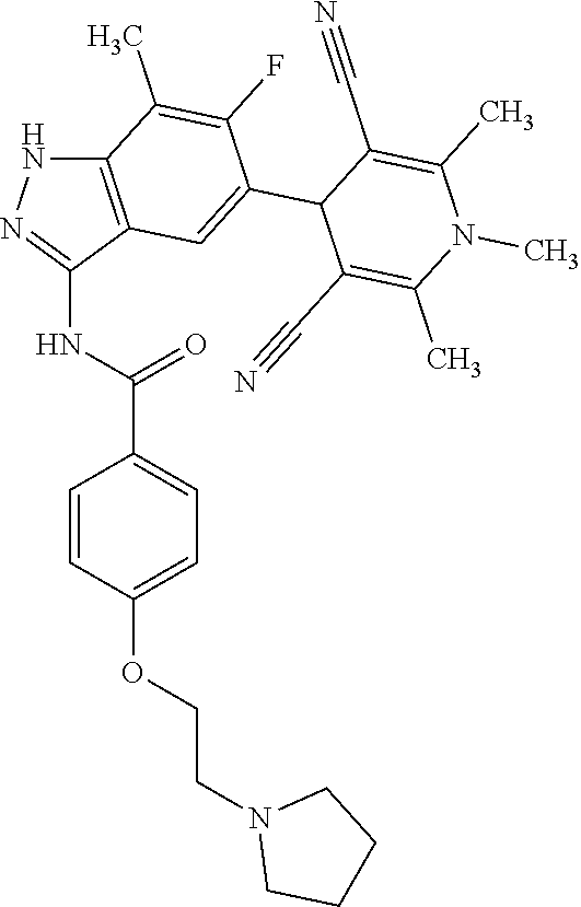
C12=C(C(NC(C3=CC=C(OCCN4CCCC4)C=C3)=O)=NN1)C=C(C1C(C#N)=C(C)N(C)C(C)=C1C#N)C(F)=C2C
